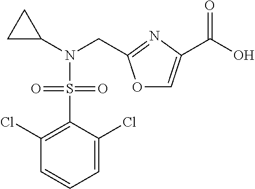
C1(Cl)=C(S(=O)(N(C2CC2)CC2=NC(C(=O)O)=CO2)=O)C(Cl)=CC=C1
